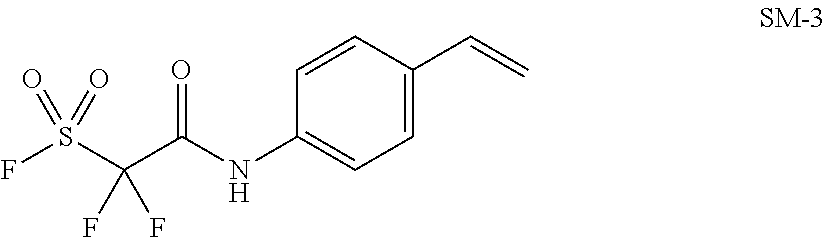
C1=CC(C=C)=CC=C1NC(C(S(F)(=O)=O)(F)F)=O
